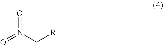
O=N(=O)C[R]
